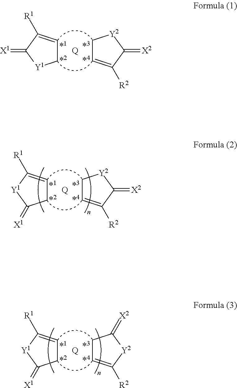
C1C=C([R1])C(=[X1])[Y1]1.C1=C([R2])C(=[X2])[Y2]C1.[Q].C1C=C([R1])[Y1]C1=[X1].C1=C([R2])C(=[X2])[Y2]C1.[Q].C1C=C([R1])[Y1]C1=[X1].C1=C([R2])[Y2]C(=[X2])C1.[Q]
